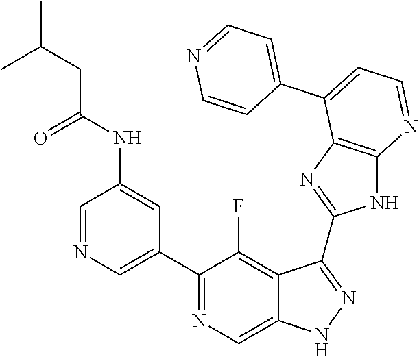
C1=NC=C(C2=NC=C3C(=C2F)C(C2=NC4=C(N2)N=CC=C4C2=CC=NC=C2)=NN3)C=C1NC(CC(C)C)=O
